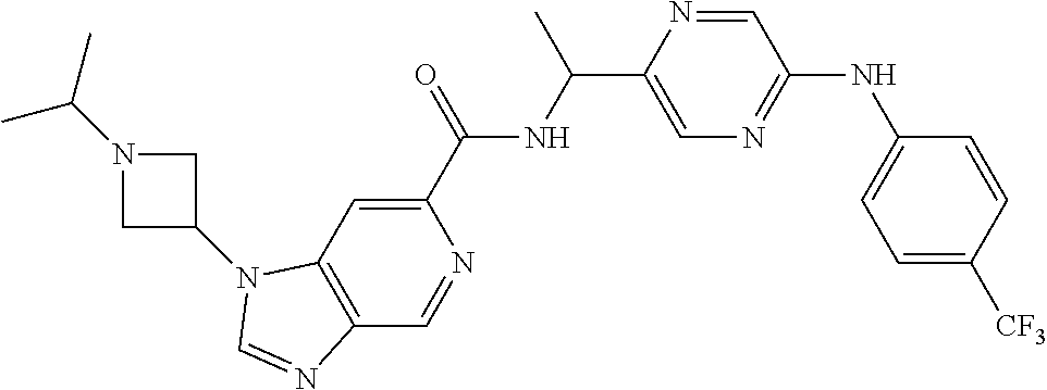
C1(C(=O)NC(C2=CN=C(NC3=CC=C([CF3])C=C3)C=N2)C)=CC2=C(C=N1)N=CN2C1CN(C(C)C)C1
